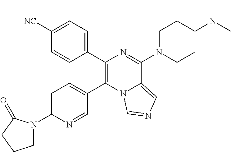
C1=C(N2CCCC2=O)N=CC(C2=C(C3=CC=C([NC])C=C3)N=C(N3CCC(N(C)C)CC3)C3=CN=CN23)=C1
